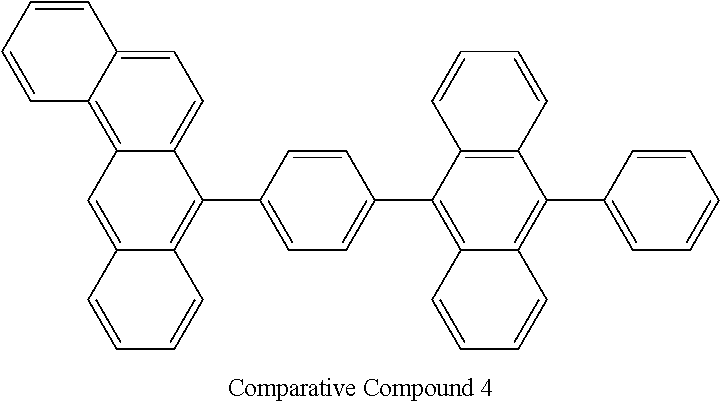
C1=CC=CC2=CC=C3C(=C12)C=C1C(=C3C2=CC=C(C3=C4C(=C(C5=CC=CC=C5)C5=C3C=CC=C5)C=CC=C4)C=C2)C=CC=C1
